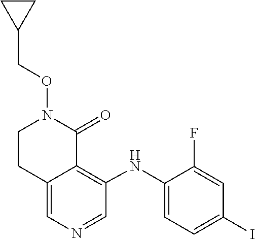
C(ON1CCC2=CN=CC(NC3=CC=C(I)C=C3F)=C2C1=O)C1CC1
